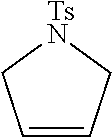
C1=CC[TsN]C1
